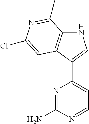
N1C2=C(C(C3=CC=NC(N)=N3)=C1)C=C(Cl)N=C2C
